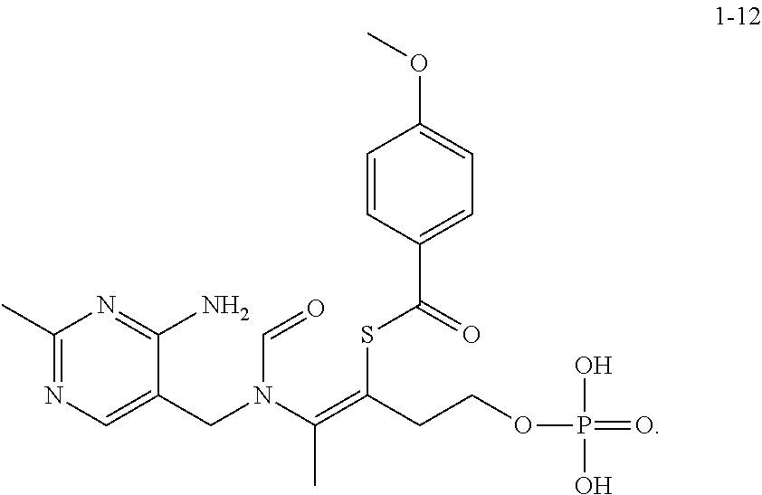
C1(C)=NC=C(CN(C(=C(SC(C2=CC=C(OC)C=C2)=O)CCOP(O)(O)=O)C)C=O)C(N)=N1
